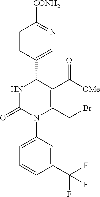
N1C(=O)N(C2=CC=CC(C(F)(F)F)=C2)C(CBr)=C(C([OMe])=O)C1C1=CN=C([CONH2])C=C1
